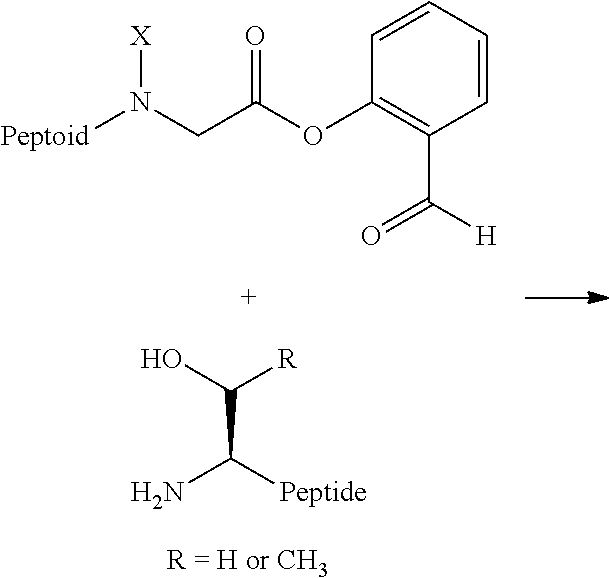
C1=CC=CC(OC(CN([Peptoid])[X])=O)=C1C([H])=O.OC([R])C([Peptide])N
